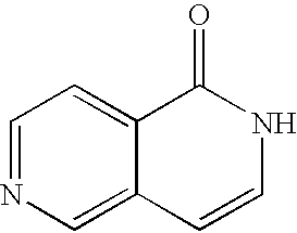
N1=CC=C2C(=C1)C=CNC2=O
